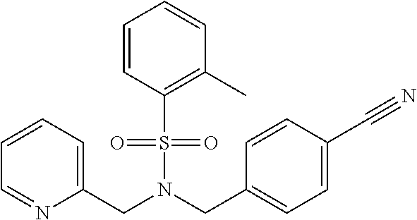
S(N(CC1=CC=CC=N1)CC1=CC=C(C#N)C=C1)(C1=C(C)C=CC=C1)(=O)=O
